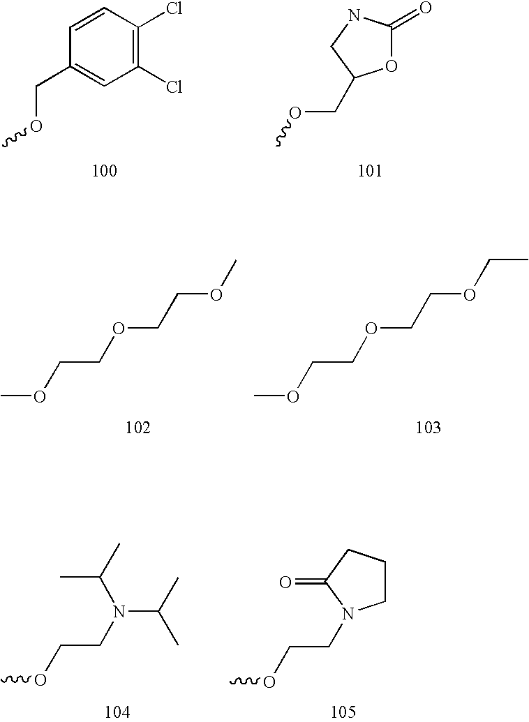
COCC1=CC(Cl)=C(Cl)C=C1.COCC1OC(=O)NC1.COCCOCCOCC.COCCOCCOC.COCCN1CCCC1=O.COCCN(C(C)C)C(C)C
